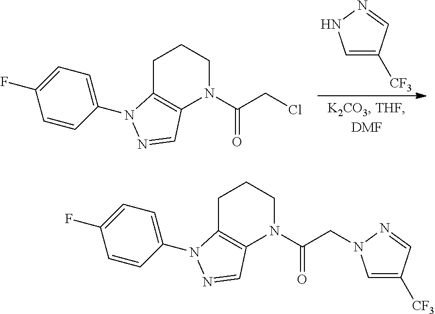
C1=CC(N2C3=C(N(C(CCl)=O)CCC3)C=N2)=CC=C1F.N1C=C([CF3])C=N1.C1=CC(N2C3=C(N(C(CN4C=C([CF3])C=N4)=O)CCC3)C=N2)=CC=C1F
